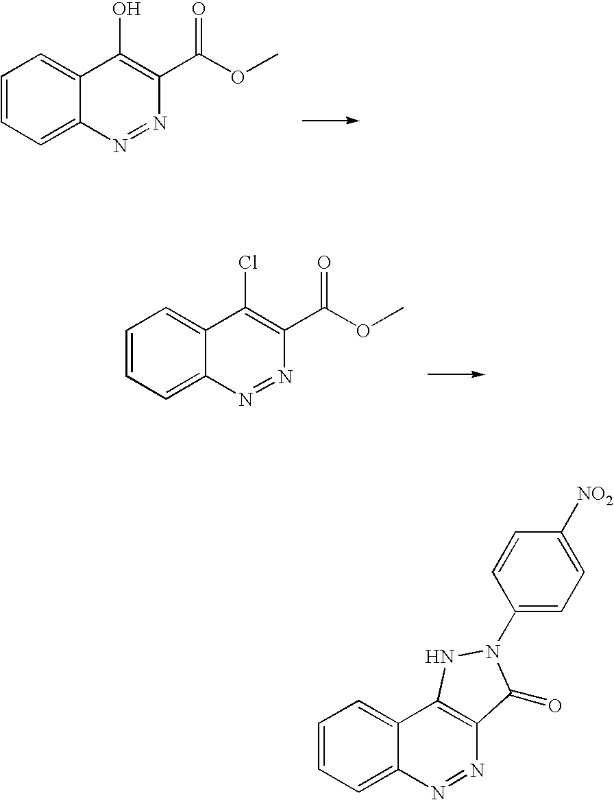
C1=CC=C2C(=C1)C(O)=C(C(OC)=O)N=N2.C1=CC=C2C(=C1)C(Cl)=C(C(OC)=O)N=N2.C1=CC=C2C(=C1)C1=C(N=N2)C(=O)N(C2=CC=C([NO2])C=C2)N1
